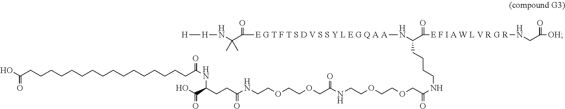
OC(CCCCCCCCCCCCCCCCC(=O)NC(CCC(NCCOCCOCC(=O)NCCOCCOCC(NCCCCC(N[E G T F T S D V S S Y L E G Q A A]C(=O)C(N[H][H])(C)C)C(=O)[E F I A W L V R G R]NCC([OH])=O)=O)=O)C(O)=O)=O
